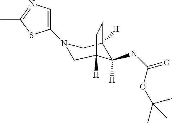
N1(C2=CN=C(C)S2)CC2([H])C(NC(OC(C)(C)C)=O)([H])C([H])(C1)CC2
